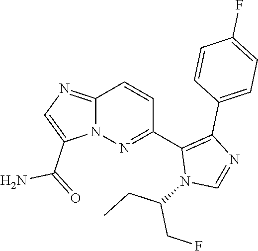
C12=NC=C(C(=O)N)N1N=C(C1=C(C3=CC=C(F)C=C3)N=CN1C(CC)CF)C=C2
